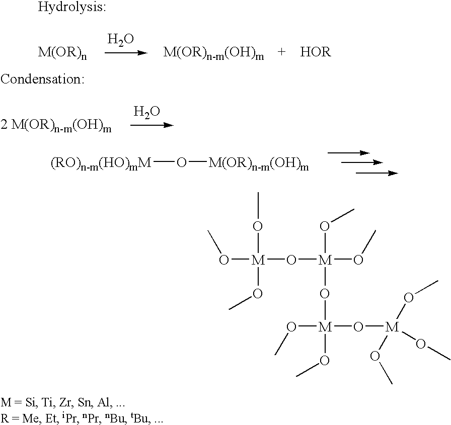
O.[M(OR)n-m(OH)m].O.[(RO)n-m(HO)mM]O[M(OR)n-m(OH)m].CO[M](OC)(O[M](OC)(OC)O[M](OC)(O[M](OC)(OC)OC)OC)OC
